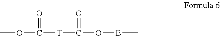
O(C(=O)[T]C(=O)OBC)C
